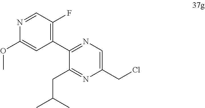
N1=C(C2=C(F)C=NC(OC)=C2)C(CC(C)C)=NC(CCl)=C1
